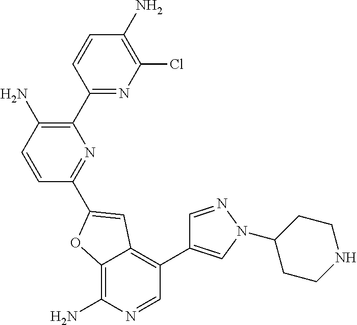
C1=CC(N)=C(C2=NC(Cl)=C(N)C=C2)N=C1C1=CC2=C(C3=CN(C4CCNCC4)N=C3)C=NC(N)=C2O1
